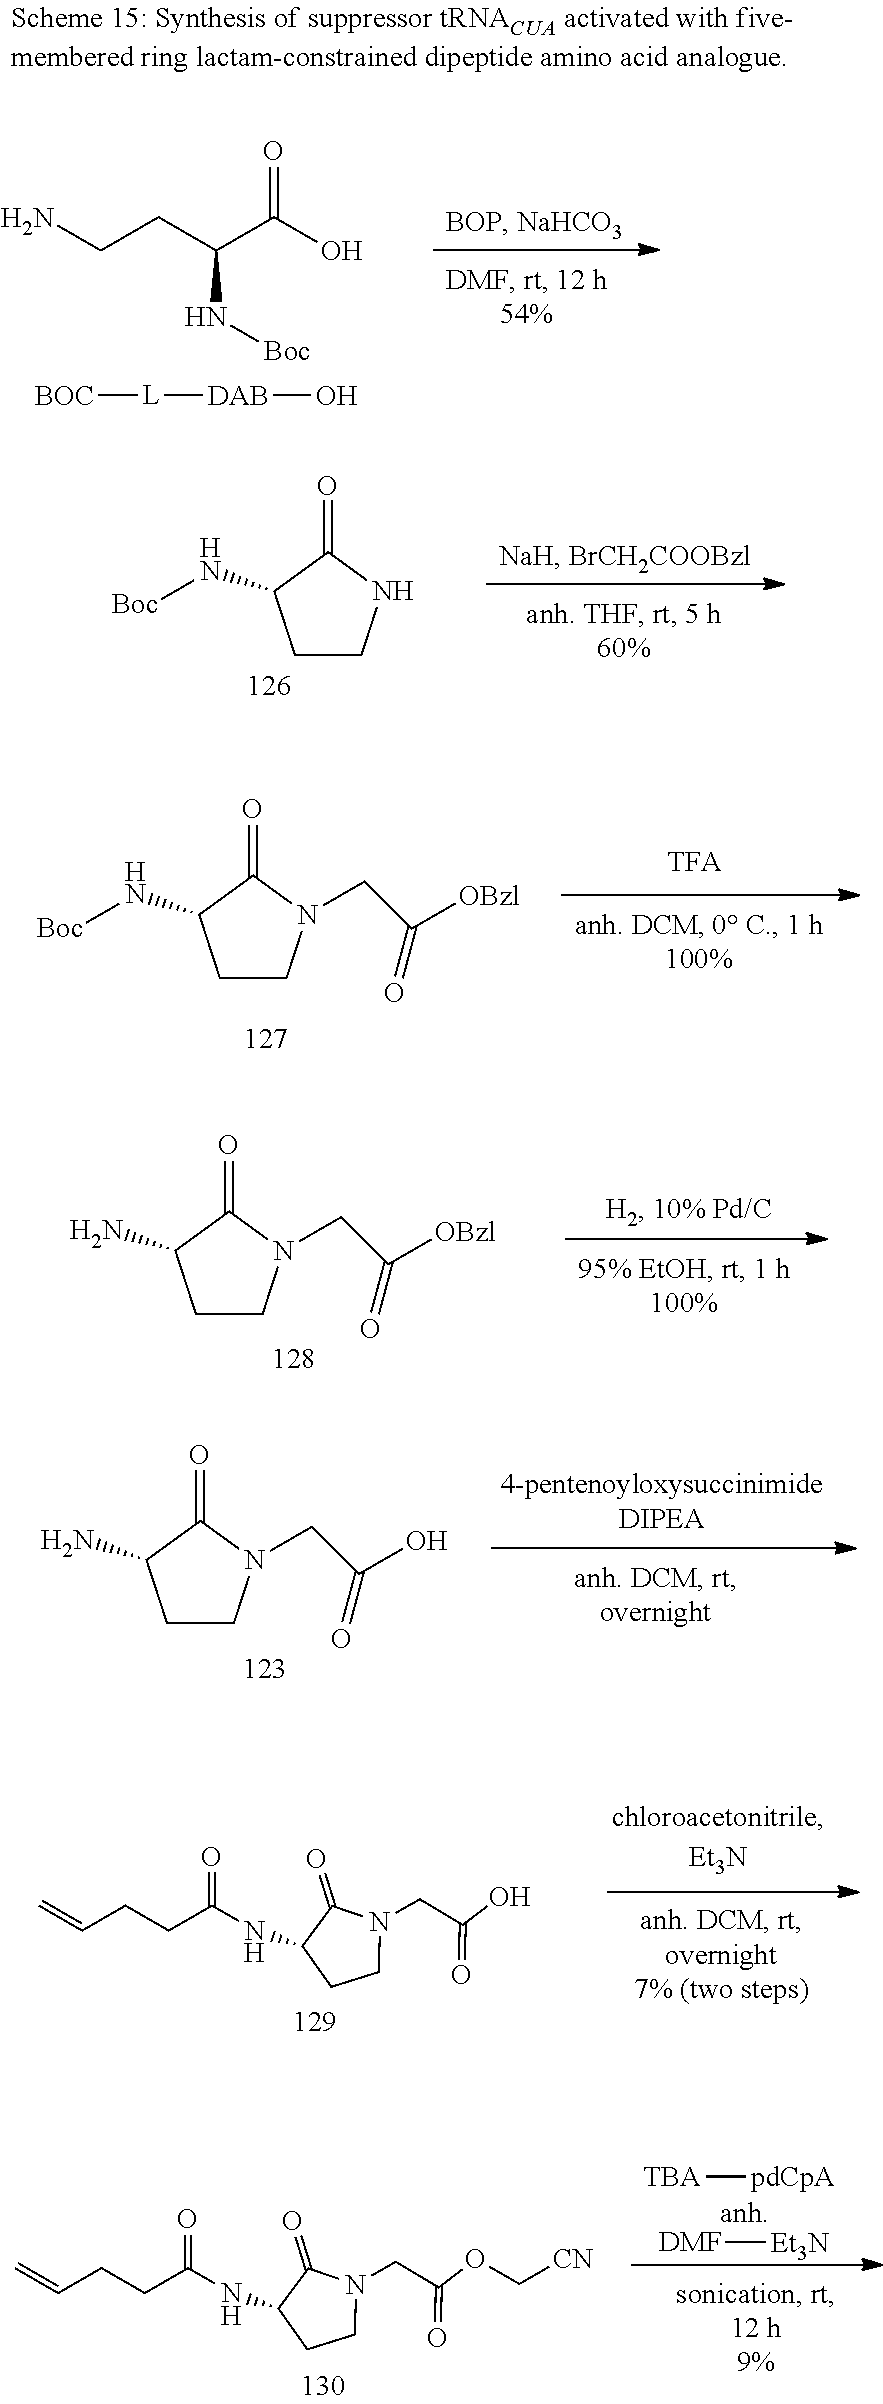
C1CNC(=O)C1N[Boc].C1CN(CC([OBzl])=O)C(=O)C1N[Boc].C1CN(CC([OBzl])=O)C(=O)C1N.C1CN(CC(O)=O)C(=O)C1N.C1CN(CC(O)=O)C(=O)C1NC(CCC=C)=O.[TBA][pdCpA].[anh].C1CN(CC(OC[CN])=O)C(=O)C1NC(CCC=C)=O.[DMF][Et3N].NCCC(C(O)=O)N[Boc].[BOC][L][DAB]O
